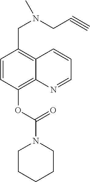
C1=CC(OC(N2CCCCC2)=O)=C2C(=C1CN(CC#C)C)C=CC=N2
